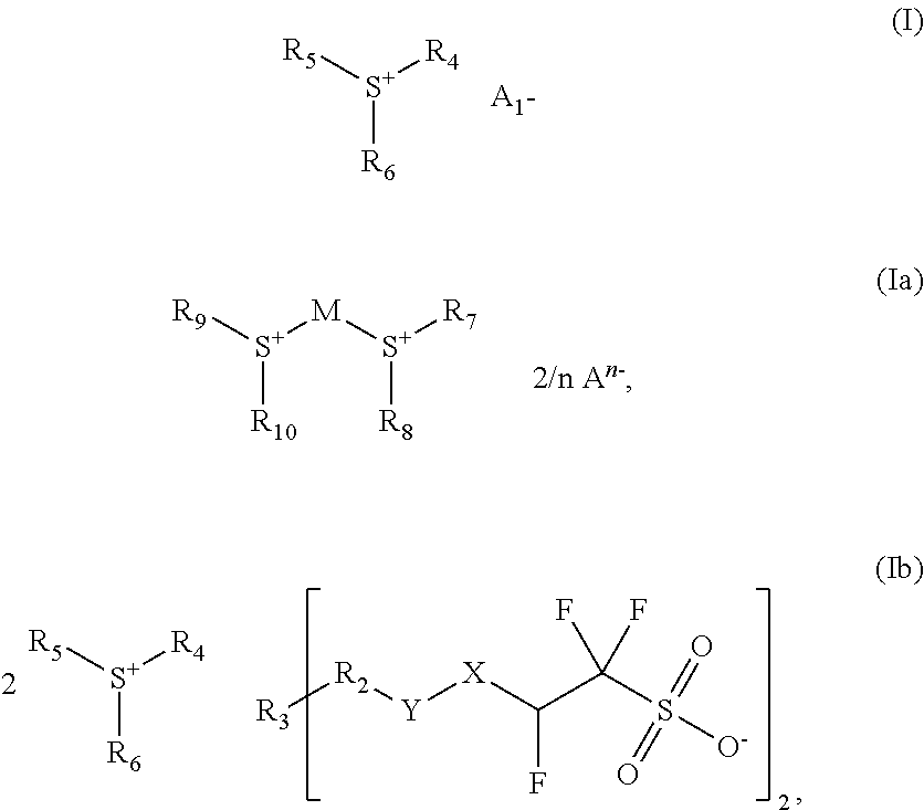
[R5][S+]([R4])[R6].[R9][S+]([M][S+]([R7])[R8])[R10].[R3][R2][Y][X]C(C(S([O-])(=O)=O)(F)F)F.[R5][S+]([R4])[R6]
